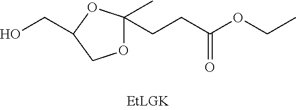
C1(C)(CCC(=O)OCC)OCC(CO)O1
